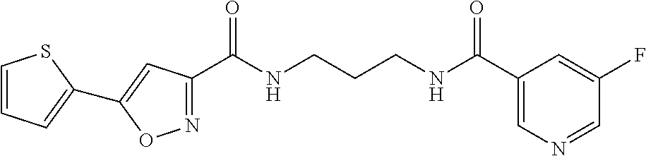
C1(C(NCCCNC(C2=CN=CC(F)=C2)=O)=O)=NOC(C2=CC=CS2)=C1
